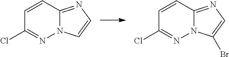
C1(Cl)=NN2C(=NC=C2)C=C1.C1(Cl)=NN2C(=NC=C2Br)C=C1
